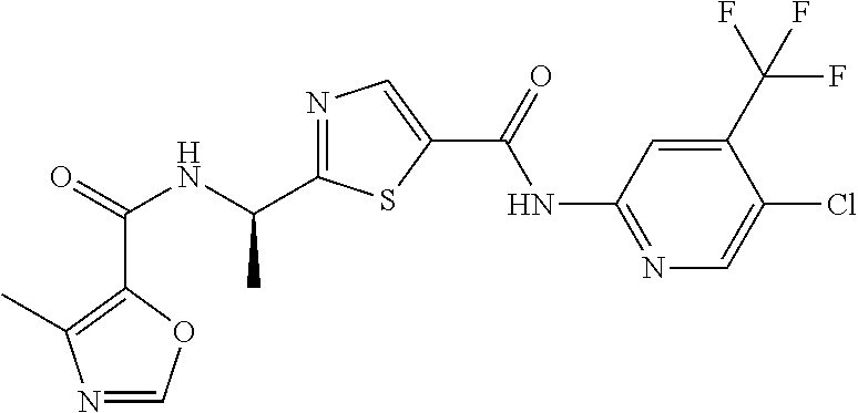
C(=O)(NC(C)C1=NC=C(C(NC2=NC=C(Cl)C(C(F)(F)F)=C2)=O)S1)C1=C(C)N=CO1
